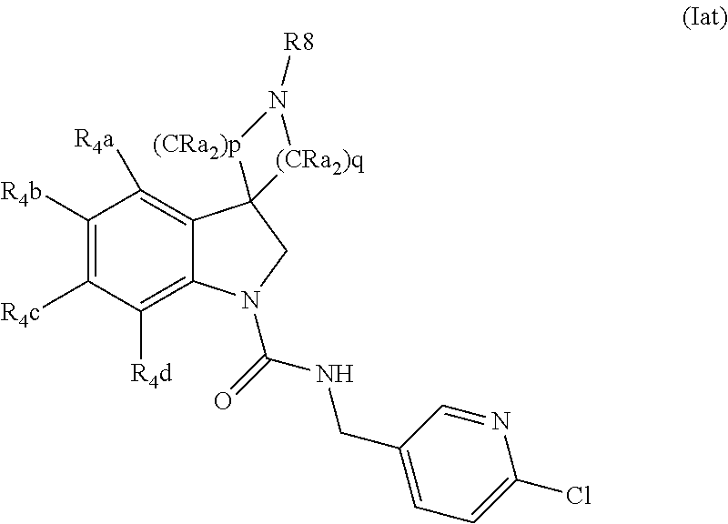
C1([R4b])=C([R4c])C([R4d])=C2C(=C1[R4a])C1(CN2C(=O)NCC2=CC=C(Cl)N=C2)[(CRa2)p]N([R8])[(CRa2)q]1
